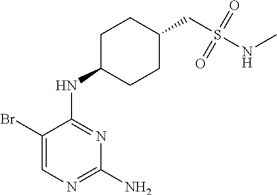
C1(Br)=CN=C(N)N=C1NC1CCC(CS(NC)(=O)=O)CC1
